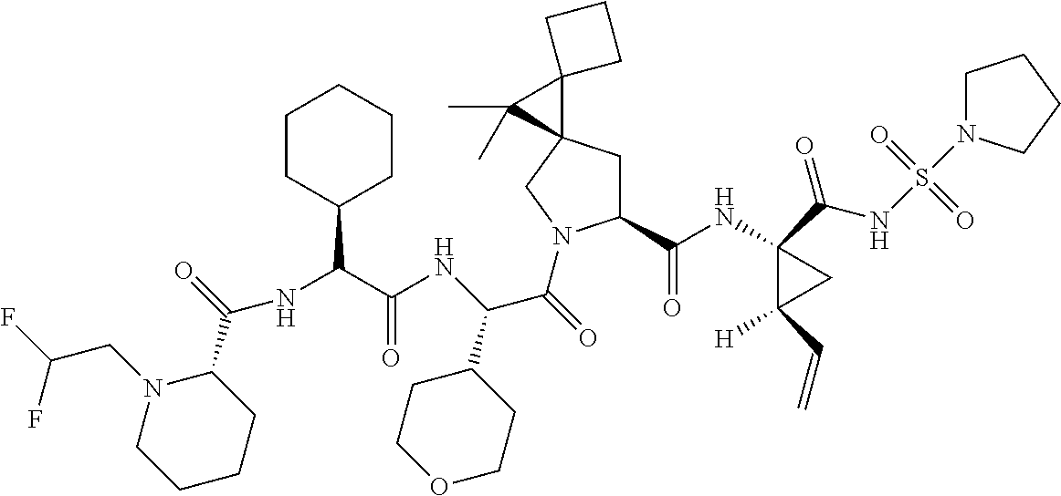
C(NC1(C(NS(=O)(=O)N2CCCC2)=O)C([H])(C=C)C1)(=O)C1CC2(CN1C(C(C1CCOCC1)NC(C(NC(C1N(CC(F)F)CCCC1)=O)C1CCCCC1)=O)=O)C1(C2(C)C)CCC1
